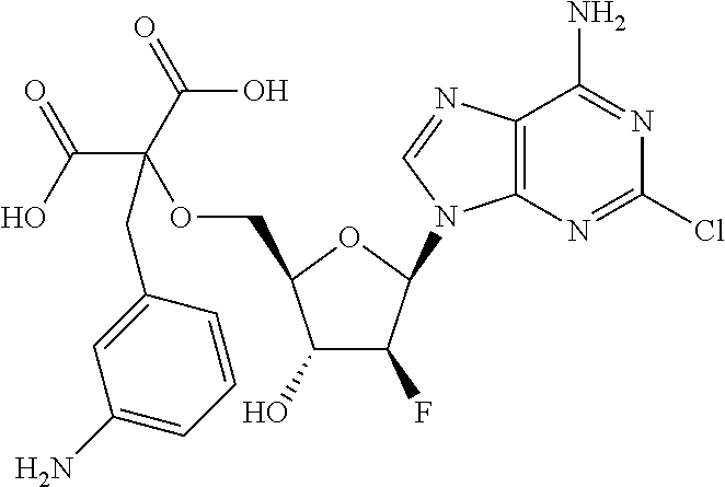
C1(O)C(F)C(N2C3=C(N=C2)C(N)=NC(Cl)=N3)OC1COC(C(O)=O)(C(=O)O)CC1=CC(N)=CC=C1
